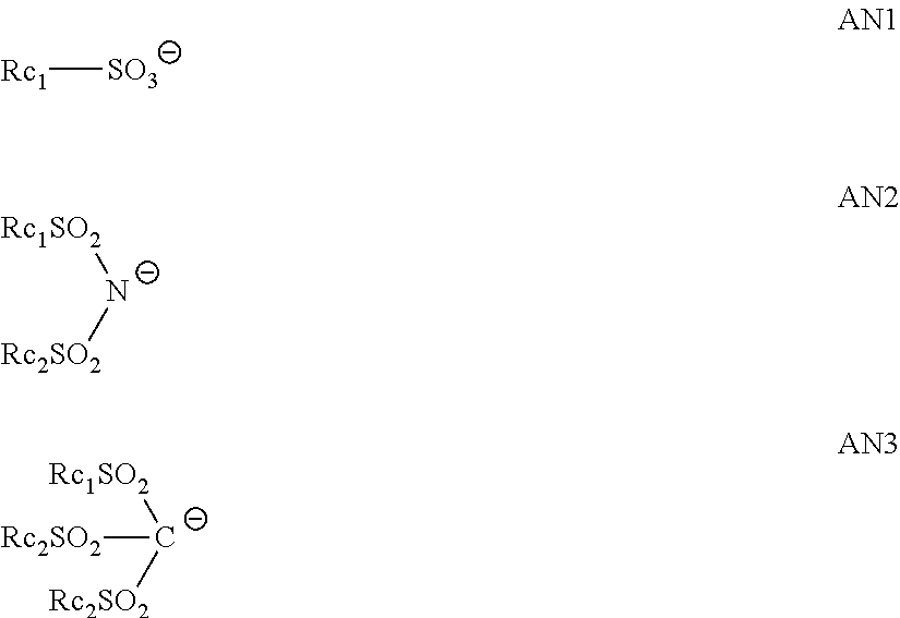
[Rc1][SO3].[Rc1SO2][N-][Rc2SO2].[Rc1SO2][C-]([Rc2SO2])[Rc2SO2]
